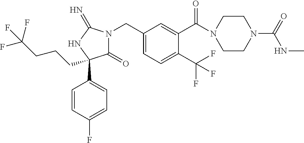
C1(=O)N(CC2=CC=C(C(F)(F)F)C(C(=O)N3CCN(C(=O)NC)CC3)=C2)C(=N)NC1(C1=CC=C(F)C=C1)CCCC(F)(F)F
